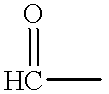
C(=O)C
